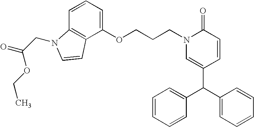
C(CCN1C=C(C(C2=CC=CC=C2)C2=CC=CC=C2)C=CC1=O)OC1=CC=CC2=C1C=CN2CC(=O)OCC
